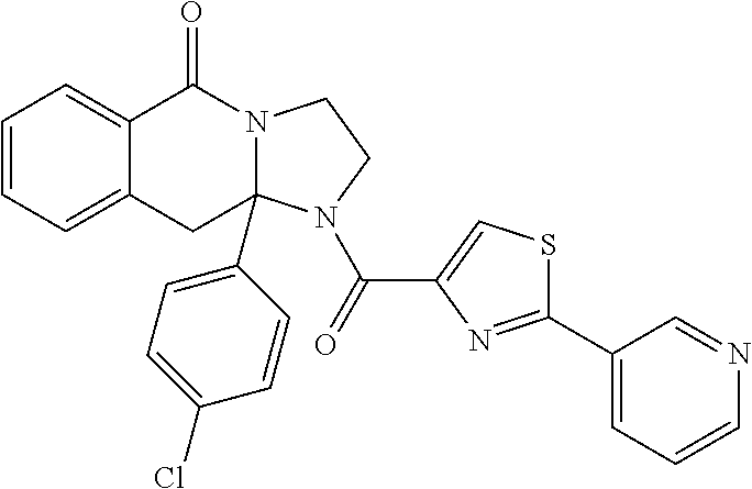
C1=CC=C2C(=C1)C(=O)N1C(C3=CC=C(Cl)C=C3)(C2)N(C(=O)C2=CSC(C3=CC=CN=C3)=N2)CC1
